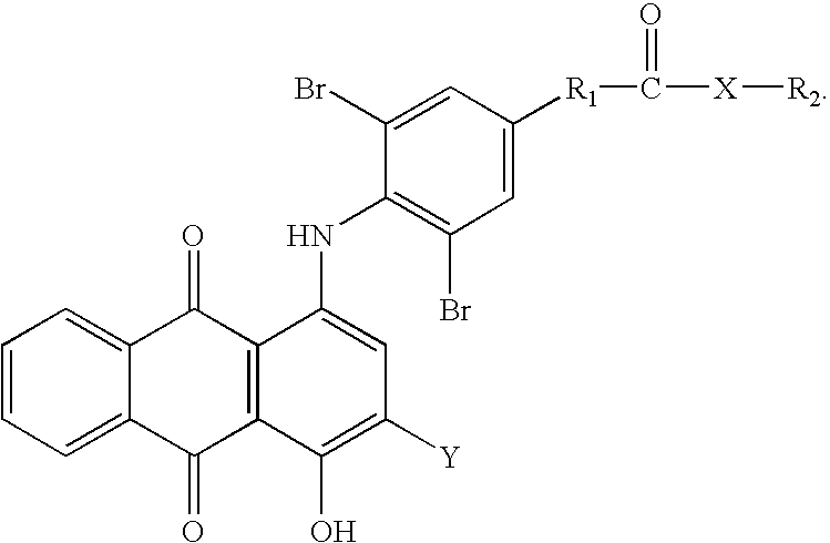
C1=CC=C2C(=C1)C(=O)C1=C(C2=O)C(O)=C([Y])C=C1NC1=C(Br)C=C([R1]C([X][R2])=O)C=C1Br
